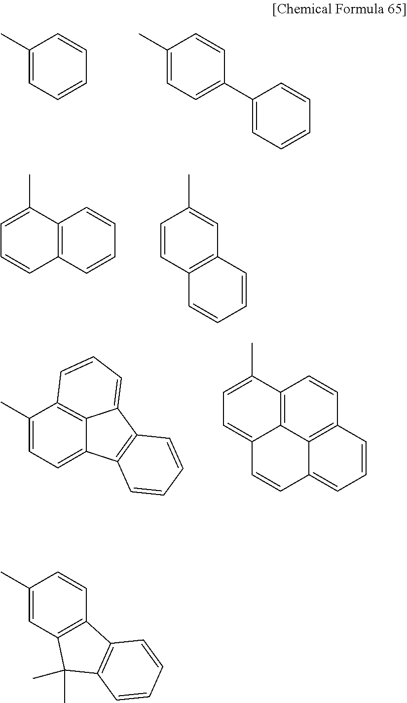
C1(C)=CC=CC=C1.C1(C)=CC=C(C2=CC=CC=C2)C=C1.C12=C(C(C)=CC=C1)C=CC=C2.C12=C(C=CC(C)=C1)C=CC=C2.C12=C3C=CC=C1C1=C(C2=CC=C3C)C=CC=C1.C1=C(C)C2=C3C(=C1)C=CC1=CC=CC(=C31)C=C2.C1(C)=CC2=C(C=C1)C1=C(C2(C)C)C=CC=C1
